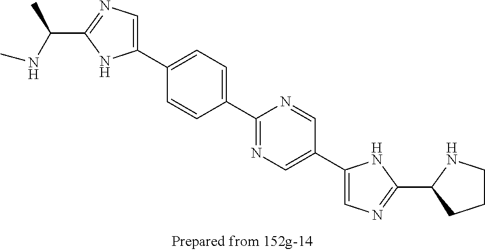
C1(C2=CC=C(C3=NC=C(C4=CN=C(C5CCCN5)N4)C=N3)C=C2)=CN=C(C(NC)C)N1
